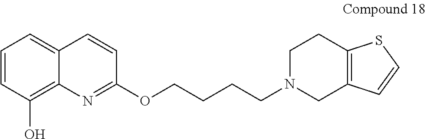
C1=CC(O)=C2C(=C1)C=CC(OCCCCN1CC3=C(CC1)SC=C3)=N2
